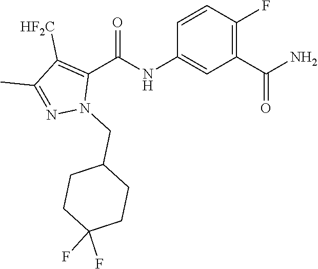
C1=CC(F)=C(C(N)=O)C=C1NC(C1=C([HF2C])C(C)=NN1CC1CCC(F)(F)CC1)=O
